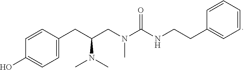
C1=C(CC(N(C)C)CN(C(=O)NCCC2=CC=CC=C2)C)C=CC(O)=C1
